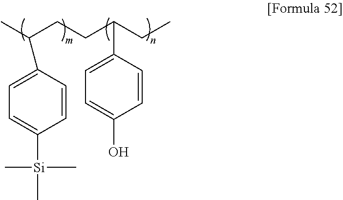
CCC(CCC(C)C1=CC=C([Si](C)(C)C)C=C1)C1=CC=C(O)C=C1
